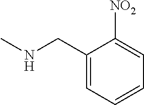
CNCC1=CC=CC=C1[NO2]
